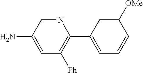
N1=CC(N)=CC([Ph])=C1C1=CC=CC([OMe])=C1
